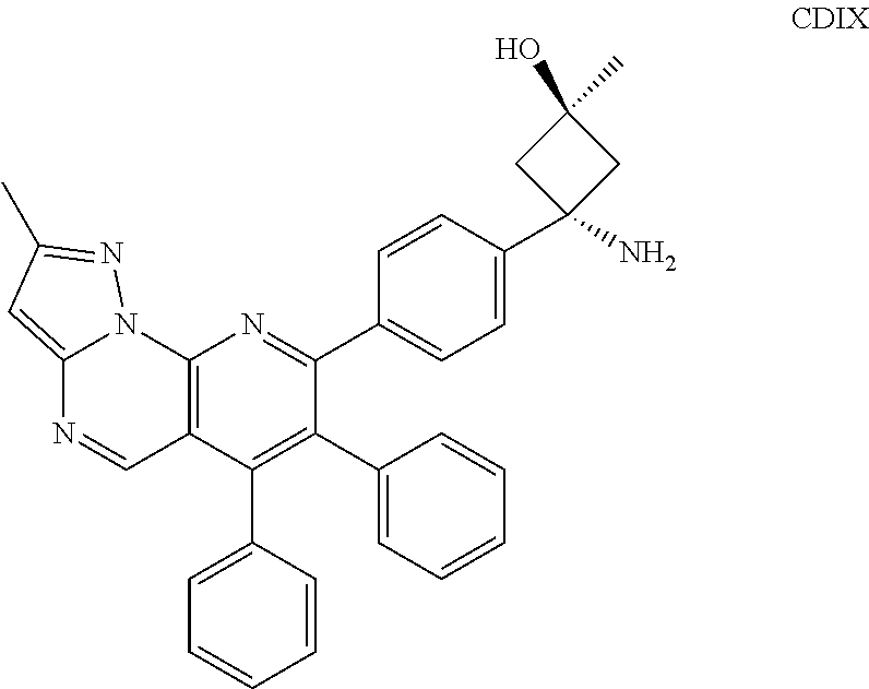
C12=C(C(C3=CC=CC=C3)=C(C3=CC=CC=C3)C(C3=CC=C(C4(N)CC(C)(O)C4)C=C3)=N1)C=NC1=CC(C)=NN21
